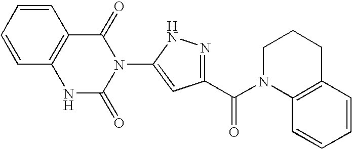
C1(C(=O)N2C3=C(CCC2)C=CC=C3)=NNC(N2C(=O)C3=C(NC2=O)C=CC=C3)=C1
